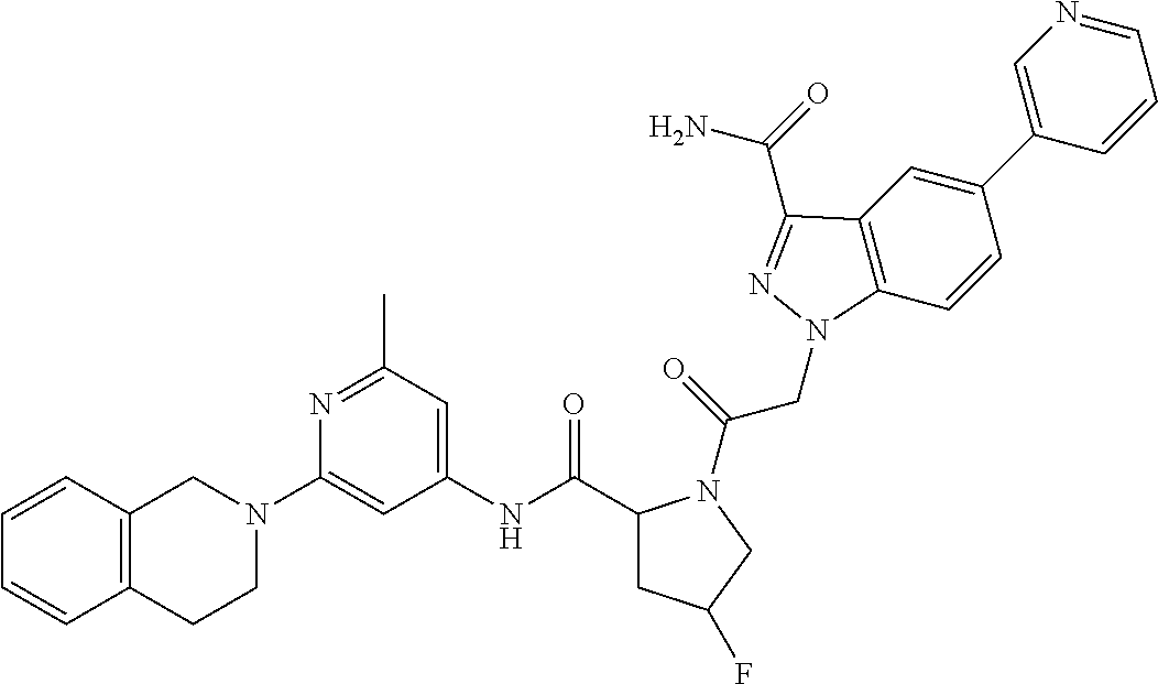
C1=CC2=C(C=C1)CCN(C1=CC(NC(=O)C3CC(F)CN3C(CN3C4=C(C=C(C5=CN=CC=C5)C=C4)C(C(N)=O)=N3)=O)=CC(C)=N1)C2
